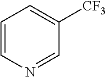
C1=CN=CC([CF3])=C1
